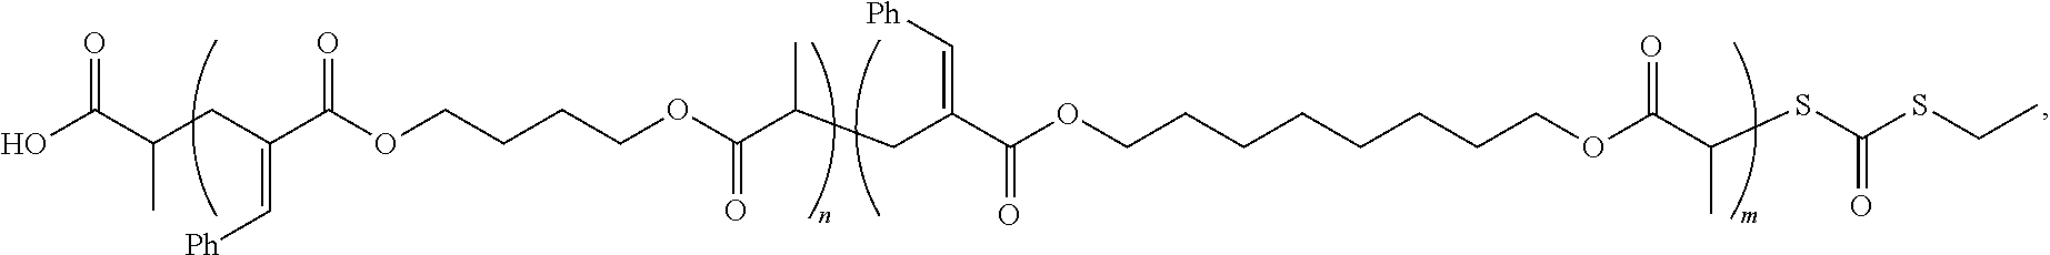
OC(C(CC(C(OCCCCOC(C(CC(C(OCCCCCCCCOC(C(C)SC(=O)SCC)=O)=O)=C[Ph])C)=O)=O)=C[Ph])C)=O
